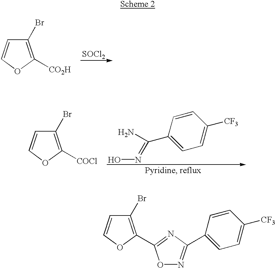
C1(Br)=C(C2=NC(C3=CC=C([CF3])C=C3)=NO2)OC=C1.C1(Br)=C([CO2H])OC=C1.[SOCl2].C1(Br)=C([COCl])OC=C1.C1=CC(C(N)=NO)=CC=C1[CF3]
